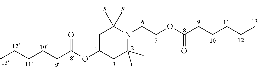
C1C(OC(CCCCC)=O)CC(C)(C)N(CCOC(CCCCC)=O)C1(C)C
